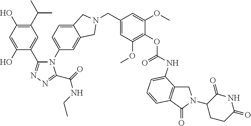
C1(C(C)C)=C(O)C=C(O)C(C2=NN=C(C(=O)NCC)N2C2=CC=C3C(=C2)CN(CC2=CC(OC)=C(OC(=O)NC4=CC=CC5=C4CN(C4CCC(=O)NC4=O)C5=O)C(OC)=C2)C3)=C1
